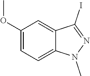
C1(OC)=CC=C2C(=C1)C(I)=NN2C
